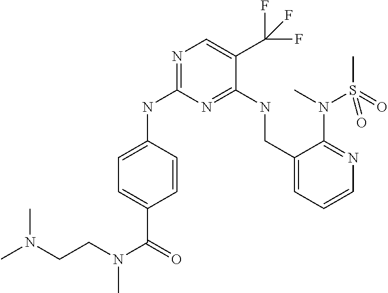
N1=C(NC2=CC=C(C(=O)N(CCN(C)C)C)C=C2)N=C(NCC2=CC=CN=C2N(C)S(C)(=O)=O)C(C(F)(F)F)=C1
